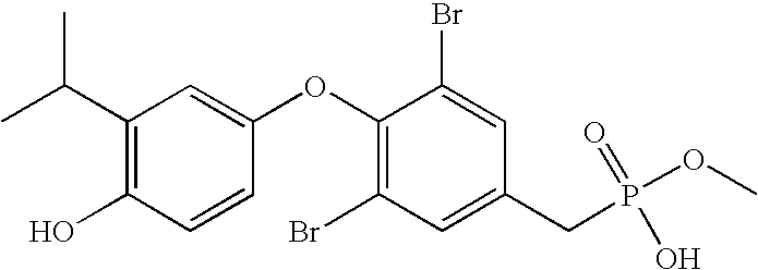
C1(C(C)C)=C(O)C=CC(OC2=C(Br)C=C(CP(OC)(=O)O)C=C2Br)=C1
